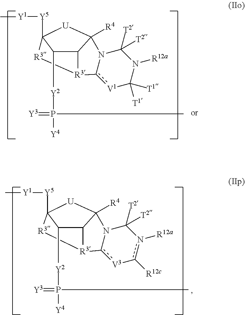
C12C([Y2]P([Y4])(=[Y3])C)C3([Y5][Y1]C)[U]C1([R4])N1c([V1]C([T1])([T1])N([R12a])C1([T2])[T2])[R3]2[R3]3.C12C([Y2]P([Y4])(=[Y3])C)C3([Y5][Y1]C)[U]C1([R4])N1c([V3]-c([R12c])n([R12a])C1([T2])[T2])[R3]2[R3]3
